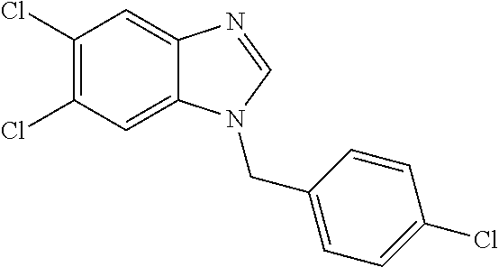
C1(Cl)=C(Cl)C=C2C(=C1)N=CN2CC1=CC=C(Cl)C=C1
